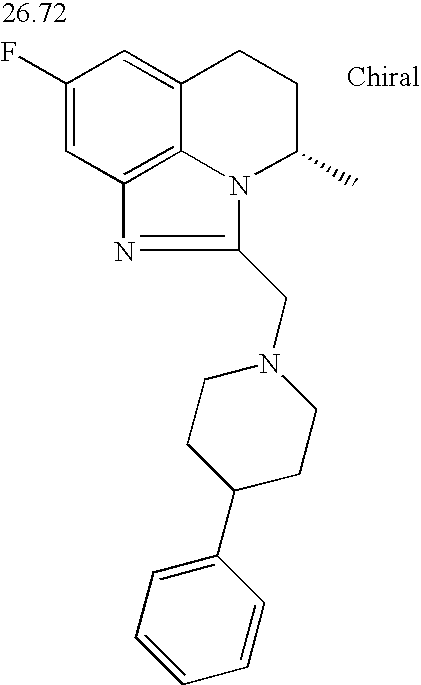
C1(F)=CC2=C3C(=C1)CCC(C)N3C(CN1CCC(C3=CC=CC=C3)CC1)=N2
